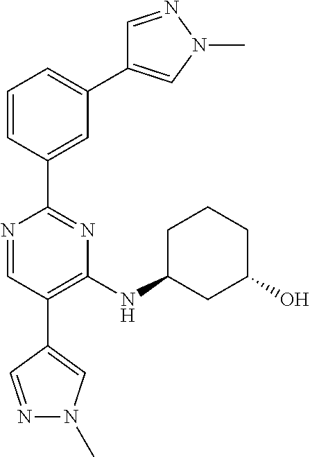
C1=C(C2=NC(NC3CC(O)CCC3)=C(C3=CN(C)N=C3)C=N2)C=CC=C1C1=CN(C)N=C1
